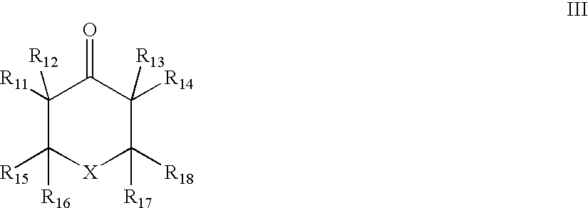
C1([R11])([R12])C([R15])([R16])[X]C([R18])([R17])C([R14])([R13])C1=O
